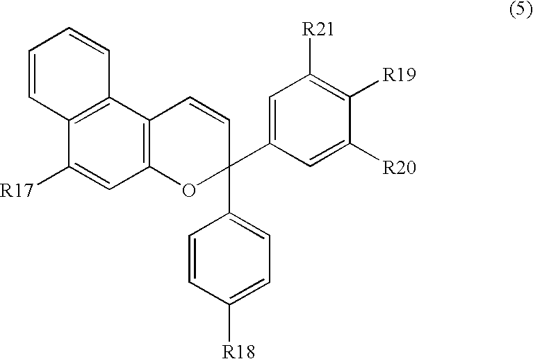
C1([R17])=CC2=C(C3=C1C=CC=C3)C=CC(C1=CC=C([R18])C=C1)(C1=CC([R21])=C([R19])C([R20])=C1)O2
